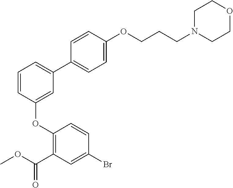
C1=CC(OC2=C(C(OC)=O)C=C(Br)C=C2)=CC(C2=CC=C(OCCCN3CCOCC3)C=C2)=C1
